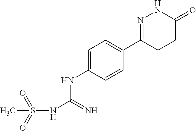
C1=C(NC(NS(=O)(=O)C)=N)C=CC(C2=NNC(=O)CC2)=C1
